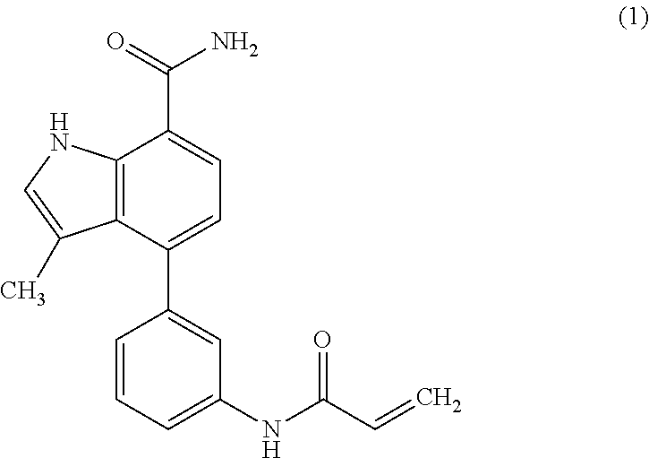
C12=C(C(C3=CC(NC(C=C)=O)=CC=C3)=CC=C1C(=O)N)C(C)=CN2
